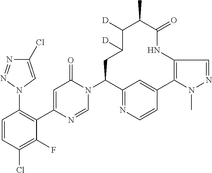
C1(N2C=NC(C3=C(N4C=C(Cl)N=N4)C=CC(Cl)=C3F)=CC2=O)C2=NC=CC(=C2)C2=C(NC(=O)C(C)C([D])C([D])C1)C=NN2C
